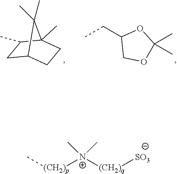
C1C2CCC(C)(C1C)C2(C)C.CCC1COC(C)(C)O1.C[(CH2)p][N+]([(CH2)q][SO3])(C)C
